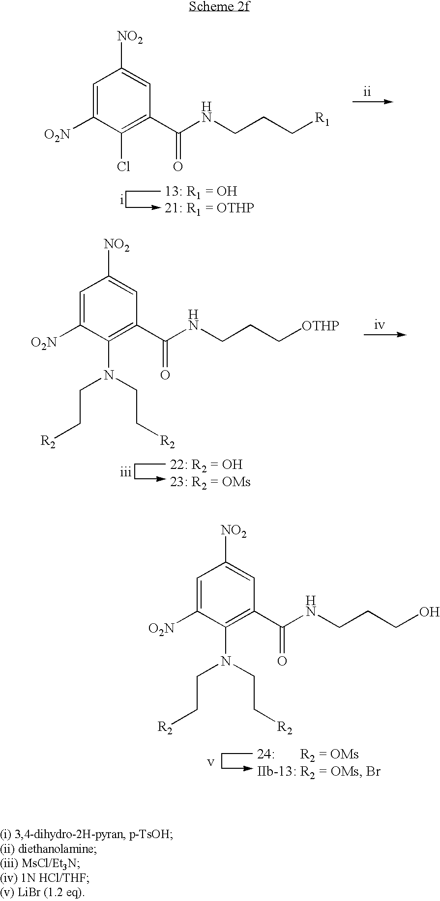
C1=C([O2N])C(Cl)=C(C(NCCC[R1])=O)C=C1[NO2].C1=C([O2N])C(N(CC[R2])CC[R2])=C(C(NCCC[OTHP])=O)C=C1[NO2].C1=C([O2N])C(N(CC[R2])CC[R2])=C(C(NCCCO)=O)C=C1[NO2]
